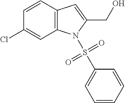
C1=CC2=C(C=C1Cl)N(S(=O)(=O)C1=CC=CC=C1)C(CO)=C2
